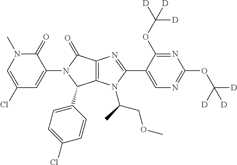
C12=C(N(C(C)COC)C(C3=CN=C(OC([D])([D])[D])N=C3OC([D])([D])[D])=N1)C(C1=CC=C(Cl)C=C1)N(C1=CC(Cl)=CN(C)C1=O)C2=O
